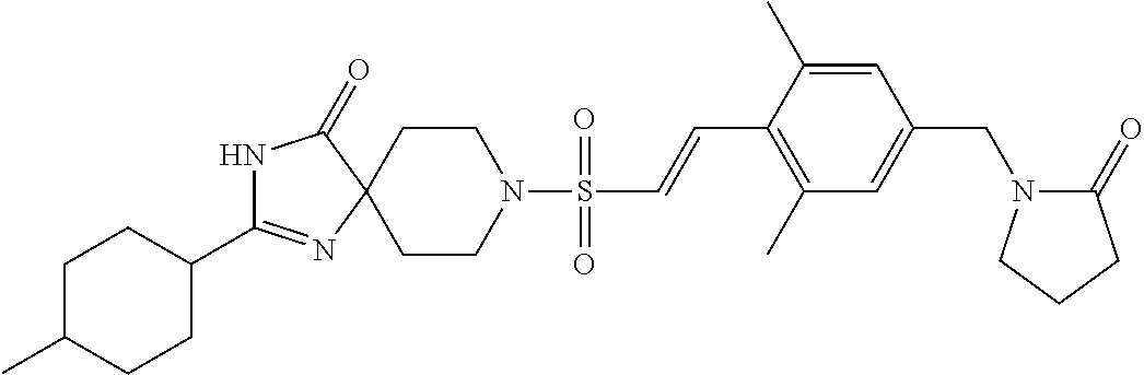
C1(C2=NC3(C(=O)N2)CCN(S(C=CC2=C(C)C=C(CN4C(=O)CCC4)C=C2C)(=O)=O)CC3)CCC(C)CC1
